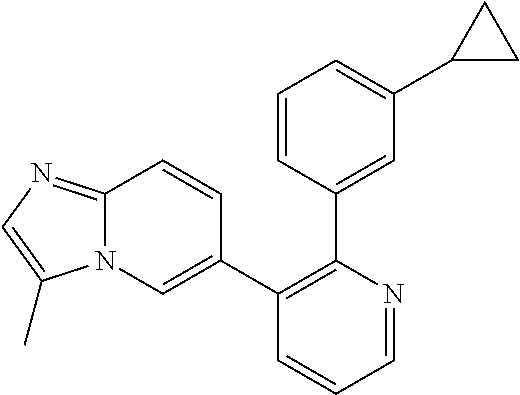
C1(C2=CN3C(=NC=C3C)C=C2)=C(C2=CC(C3CC3)=CC=C2)N=CC=C1
